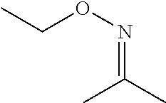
CC(C)=NOCC
